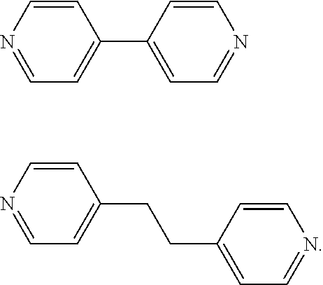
C1=CN=CC=C1C1=CC=NC=C1.C1=CN=CC=C1CCC1=CC=NC=C1
